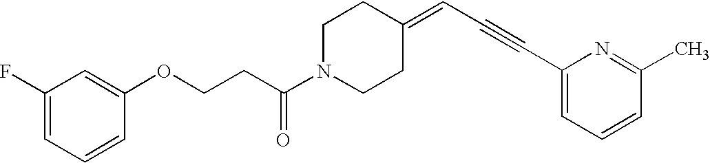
C(C(N1CCC(=CC#CC2=CC=CC(C)=N2)CC1)=O)COC1=CC(F)=CC=C1
